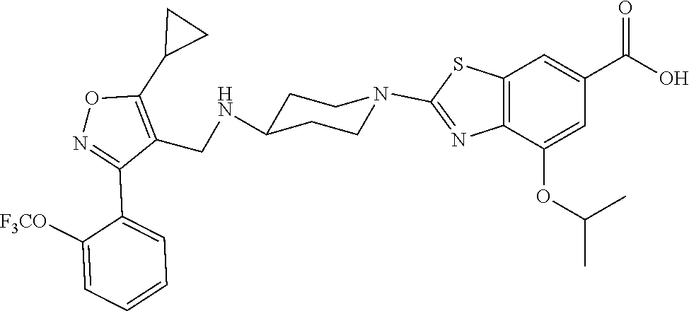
C1CC(NCC2=C(C3CC3)ON=C2C2=CC=CC=C2[F3CO])CCN1C1=NC2=C(C=C(C(O)=O)C=C2OC(C)C)S1
